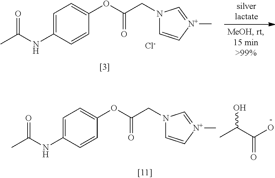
C1=C(NC(C)=O)C=CC(OC(CN2C=C[N+](C)=C2)=O)=C1.[Cl-].C1=C(NC(C)=O)C=CC(OC(CN2C=C[N+](C)=C2)=O)=C1.CC(C(O)=O)O
